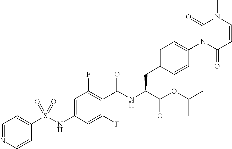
C1=CC(=O)N(C2=CC=C(CC(C(=O)OC(C)C)NC(=O)C3=C(F)C=C(NS(C4=CC=NC=C4)(=O)=O)C=C3F)C=C2)C(=O)N1C
